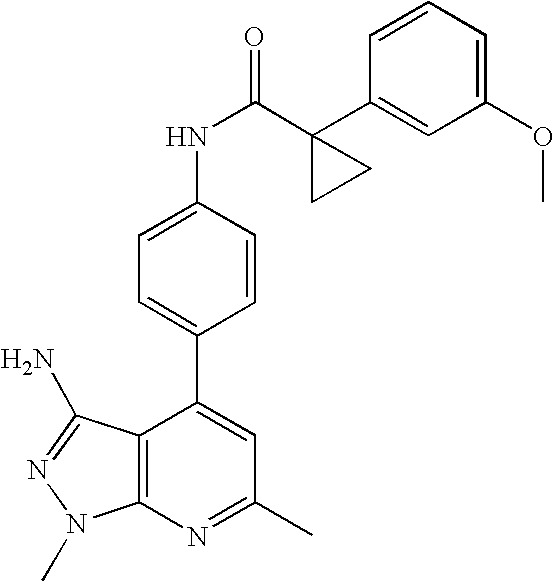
C1(C)=NC2=C(C(C3=CC=C(NC(=O)C4(C5=CC(OC)=CC=C5)CC4)C=C3)=C1)C(N)=NN2C
